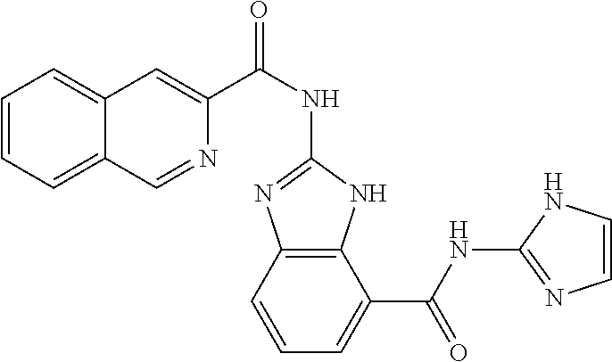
C1=CC=C2C(=C1)C=C(C(NC1=NC3=C(N1)C(C(NC1=NC=CN1)=O)=CC=C3)=O)N=C2
